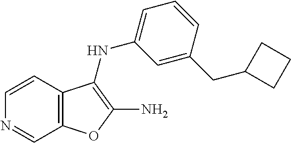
N1=CC2=C(C=C1)C(NC1=CC=CC(CC3CCC3)=C1)=C(N)O2
